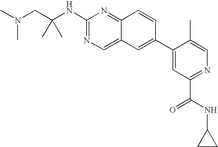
N(CC(NC1=NC=C2C(=N1)C=CC(C1=CC(C(NC3CC3)=O)=NC=C1C)=C2)(C)C)(C)C
